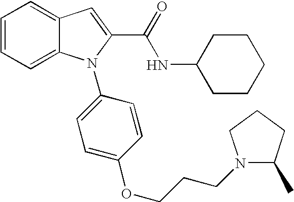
C1=CC=C2C(=C1)C=C(C(=O)NC1CCCCC1)N2C1=CC=C(OCCCN2C(C)CCC2)C=C1
